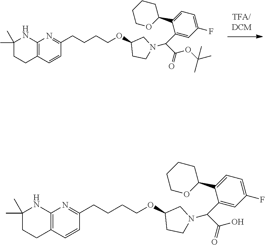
C12=C(C=CC(CCCCOC3CCN(C(C4=CC(F)=CC=C4C4CCCCO4)C(=O)OC(C)(C)C)C3)=N1)CCC(C)(C)N2.C12=C(C=CC(CCCCOC3CCN(C(C4=CC(F)=CC=C4C4CCCCO4)C(=O)O)C3)=N1)CCC(C)(C)N2
